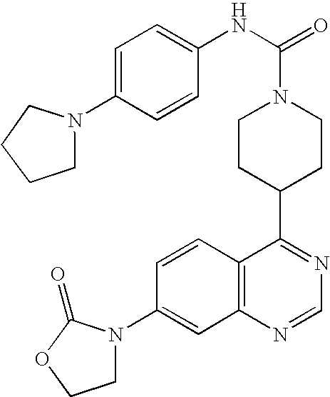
C1=CC2=C(C=C1N1CCOC1=O)N=CN=C2C1CCN(C(NC2=CC=C(N3CCCC3)C=C2)=O)CC1
